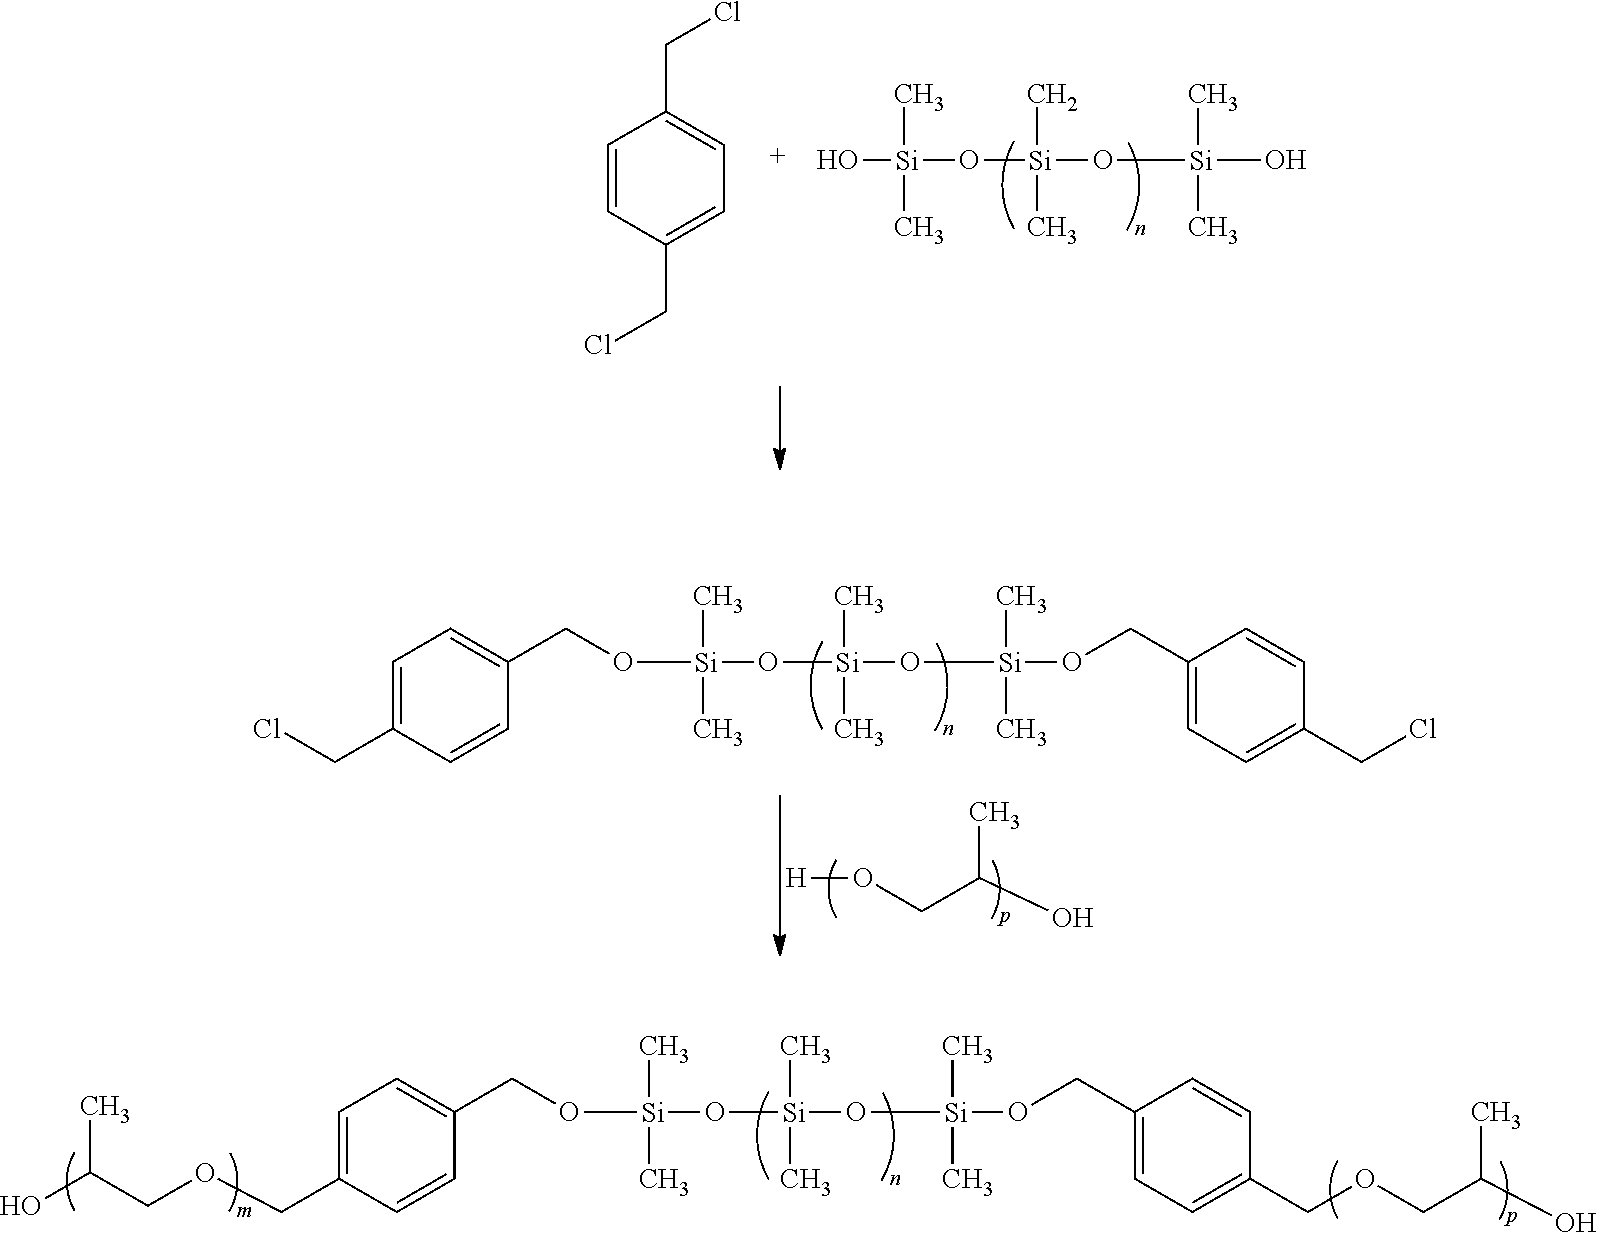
OC(COCC1=CC=C(CO[Si](O[Si](O[Si](OCC2=CC=C(COCC(O)C)C=C2)(C)C)(C)C)(C)C)C=C1)C.[Si](O[Si](O[Si](C)(C)O)(C)C)(C)(C)O.C1=CC(CCl)=CC=C1CCl.[Si](O[Si](O[Si](OCC1=CC=C(CCl)C=C1)(C)C)(C)C)(C)(C)OCC1=CC=C(CCl)C=C1.C(C(O)C)O[H]
